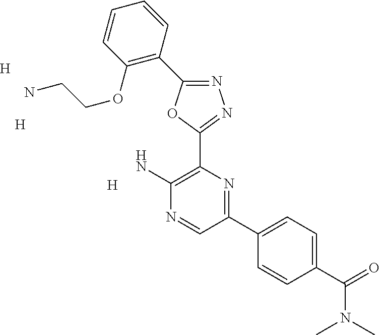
[H].NC1=C(C2=NN=C(C3=C(OCCN)C=CC=C3)O2)N=C(C2=CC=C(C(N(C)C)=O)C=C2)C=N1.[H].[H]
